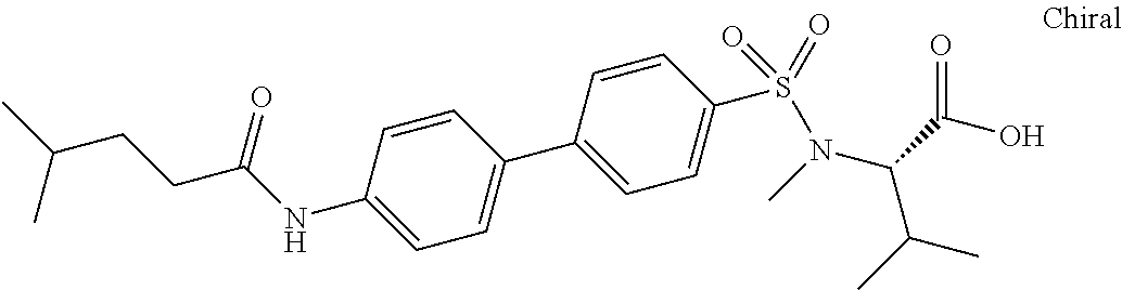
C(CC(C)C)C(NC1=CC=C(C2=CC=C(S(=O)(=O)N(C)C(C(O)=O)C(C)C)C=C2)C=C1)=O
